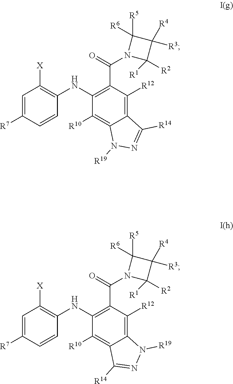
C1=C([R7])C=CC(NC2=C(C(N3C([R2])([R1])C([R4])([R3])C3([R5])[R6])=O)C([R12])=C3C(=C2[R10])N([R19])N=C3[R14])=C1[X].C1=C([R7])C=CC(NC2=C(C(N3C([R2])([R1])C([R4])([R3])C3([R5])[R6])=O)C([R12])=C3C(=C2[R10])C([R14])=NN3[R19])=C1[X]
